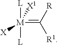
[M](=C([R])[R1])([L])([L])([X])[X1]
